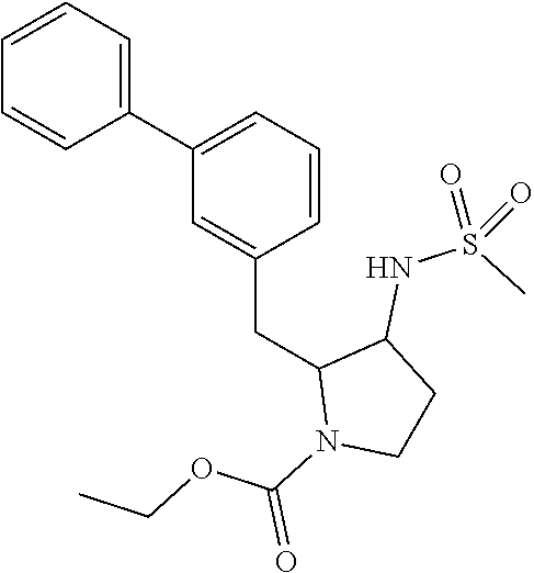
C1=CC=C(C2=CC=CC(CC3N(C(=O)OCC)CCC3NS(C)(=O)=O)=C2)C=C1
